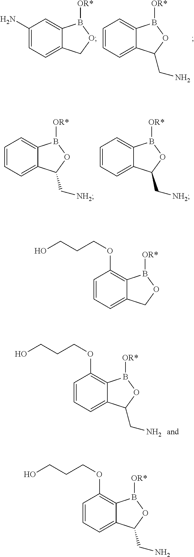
C1=CC=C2C(=C1)B([OR*])OC2C[NH2].C1=CC=C2C(=C1)B([OR*])OC2C[NH2].C1=CC=C2C(=C1OCCCO)B([OR*])OC2CN.C1(N)=CC=C2C(=C1)B([OR*])OC2.C1=CC=C2C(=C1)B([OR*])OC2CN.C1=CC=C2C(=C1OCCCO)B([OR*])OC2.C1=CC=C2C(=C1OCCCO)B([OR*])OC2CN
